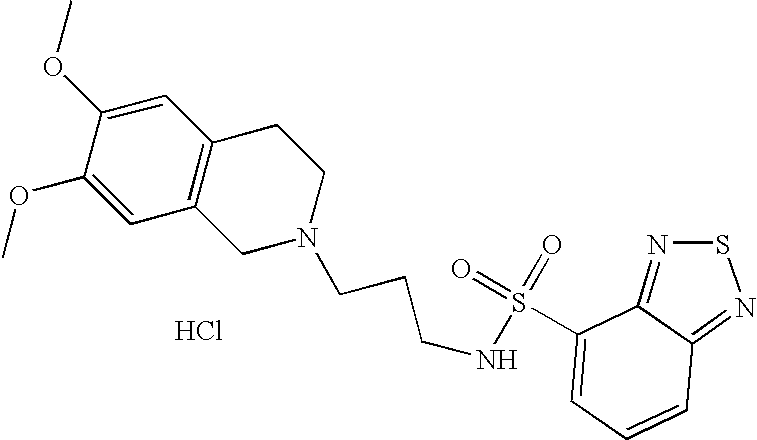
Cl.C1=C(OC)C(OC)=CC2=C1CCN(CCCNS(=O)(=O)C1=CC=CC3=NSN=C31)C2
